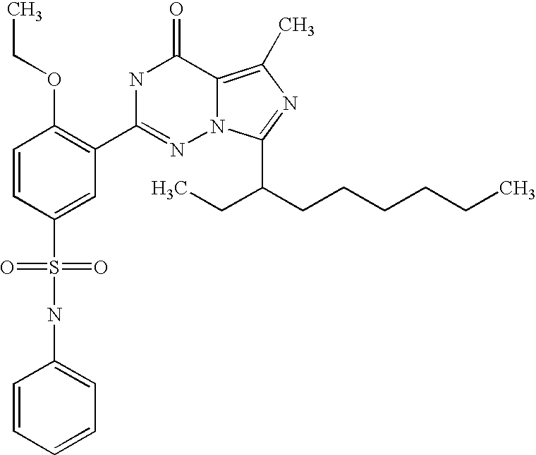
C1=CC(S(NC2=CC=CC=C2)(=O)=O)=CC(C2=NN3C(=C(C)N=C3C(CCCCCC)CC)C(=O)N2)=C1OCC
